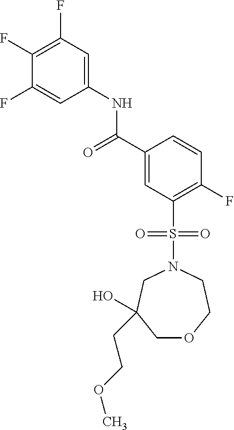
C1(F)=C(F)C=C(NC(C2=CC(S(=O)(=O)N3CC(O)(CCOC)COCC3)=C(F)C=C2)=O)C=C1F
